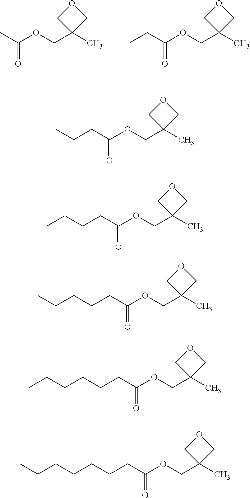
C(C1(C)COC1)OC(CC)=O.C(C1(C)COC1)OC(C)=O.C(C1(C)COC1)OC(CCC)=O.C(C1(C)COC1)OC(CCCC)=O.C(C1(C)COC1)OC(CCCCC)=O.C(C1(C)COC1)OC(CCCCCC)=O.C(C1(C)COC1)OC(CCCCCCC)=O
